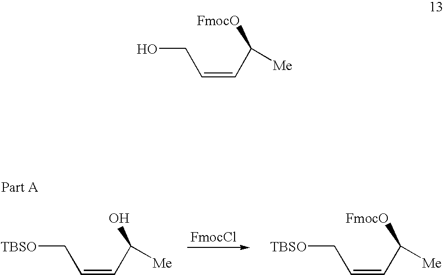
C(=CC(O)[Me])C[TBSO].[FmocCl].C(=CC([FmocO])[Me])C[TBSO].C(=CC([FmocO])[Me])CO
